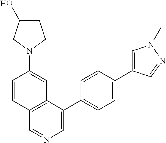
C1C(O)CN(C2=CC3=C(C=C2)C=NC=C3C2=CC=C(C3=CN(C)N=C3)C=C2)C1
